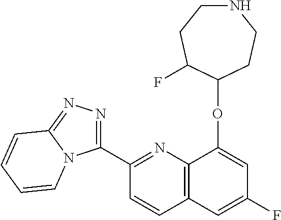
C1(C2=NN=C3N2C=CC=C3)=NC2=C(C=C1)C=C(F)C=C2OC1CCNCCC1F
